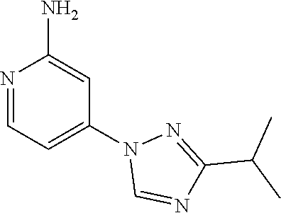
N1=CC=C(N2C=NC(C(C)C)=N2)C=C1N
